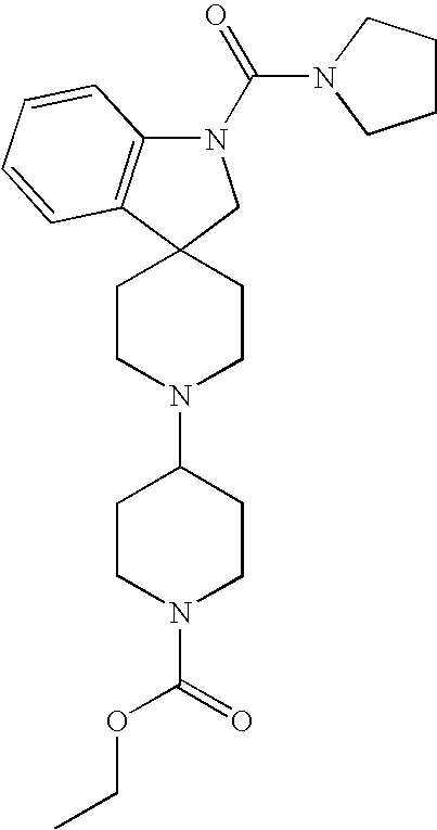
N1(C(=O)N2CCCC2)C2=C(C3(C1)CCN(C1CCN(C(OCC)=O)CC1)CC3)C=CC=C2
